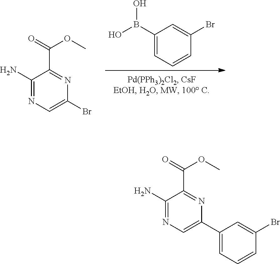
OB(C1=CC=CC(Br)=C1)O.C1(N)=NC=C(Br)N=C1C(=O)OC.C1(N)=NC=C(C2=CC=CC(Br)=C2)N=C1C(=O)OC
